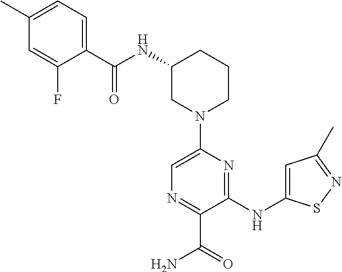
N(C1CN(C2=CN=C(C(=O)N)C(NC3=CC(C)=NS3)=N2)CCC1)C(=O)C1=CC=C(C)C=C1F
